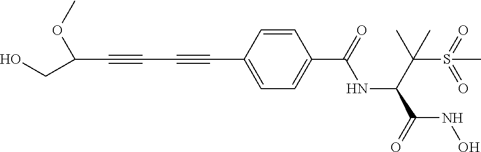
C(C#CC#CC1=CC=C(C(=O)NC(C(S(=O)(=O)C)(C)C)C(=O)NO)C=C1)(OC)CO
